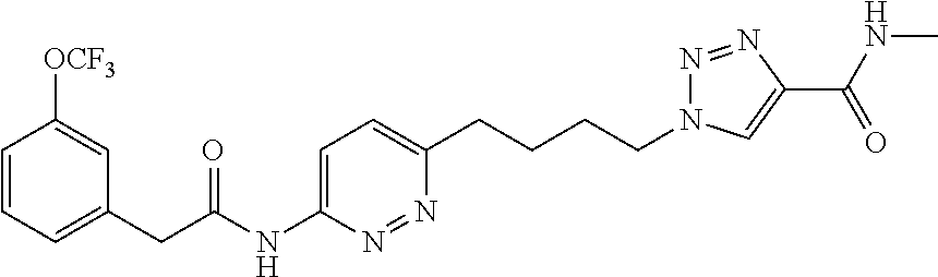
C1(CC(NC2=CC=C(CCCCN3N=NC(C(=O)NC)=C3)N=N2)=O)=CC=CC([OCF3])=C1
